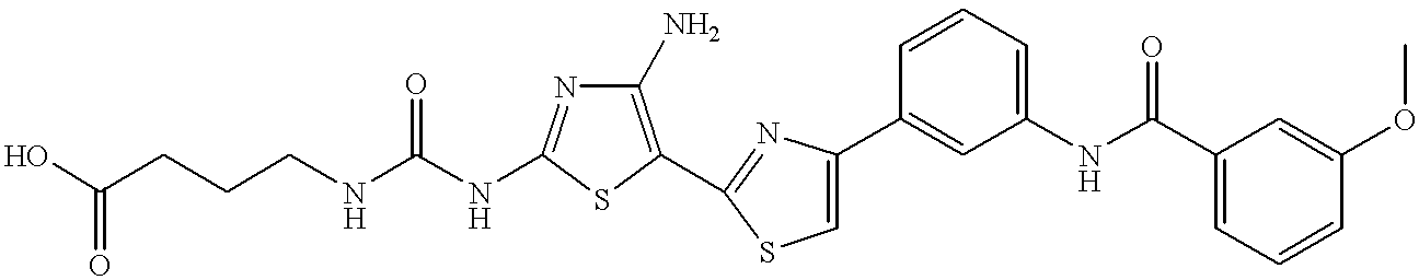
C(NC1=NC(N)=C(C2=NC(C3=CC(NC(C4=CC=CC(OC)=C4)=O)=CC=C3)=CS2)S1)(NCCCC(O)=O)=O
